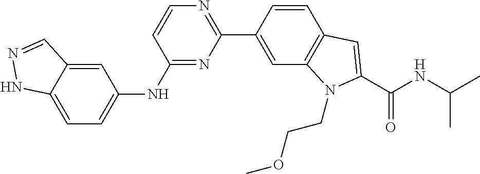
C12=CC=C(NC3=NC(C4=CC5=C(C=C4)C=C(C(NC(C)C)=O)N5CCOC)=NC=C3)C=C1C=NN2
